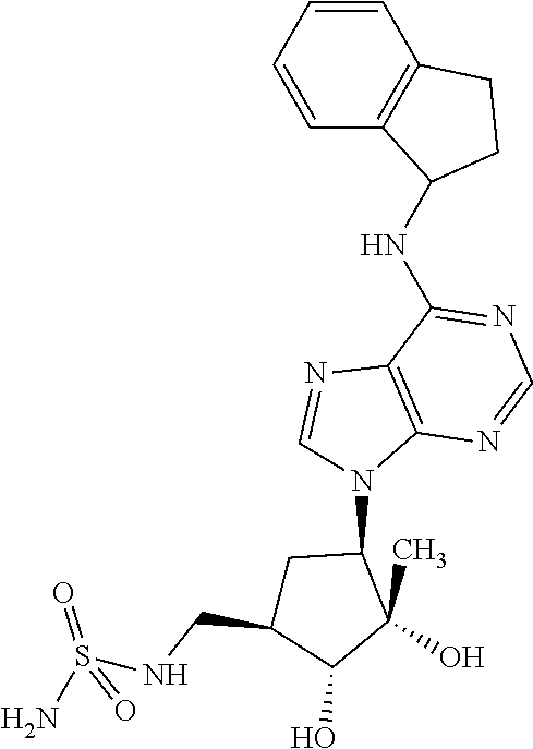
C12=C(CCC1NC1=NC=NC3=C1N=CN3C1CC(CNS(N)(=O)=O)C(O)C1(C)O)C=CC=C2
